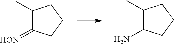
C1(C)C(=[HON])CCC1.C1(C)C(N)CCC1
